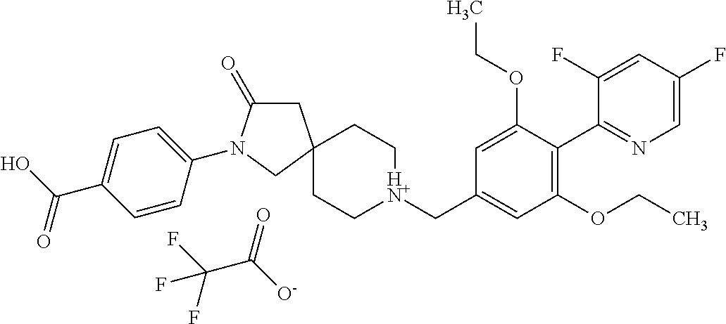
C1C[HN+](CC2=CC(OCC)=C(C3=NC=C(F)C=C3F)C(OCC)=C2)CCC12CC(=O)N(C1=CC=C(C(O)=O)C=C1)C2.FC(C([O-])=O)(F)F
